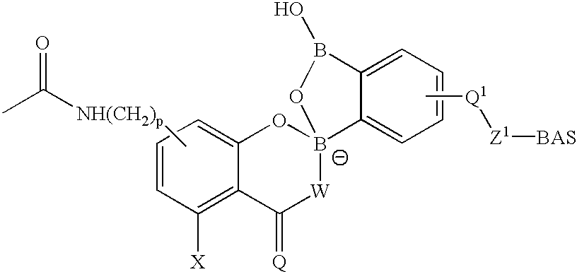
C1=CC=C2C(=C1[X])C(=[Q])[W][B-]1(O2)C2=CC=CC=C2B(O)O1.C[Q1][Z1][BAS].C[NH(CH2)p]C(C)=O
